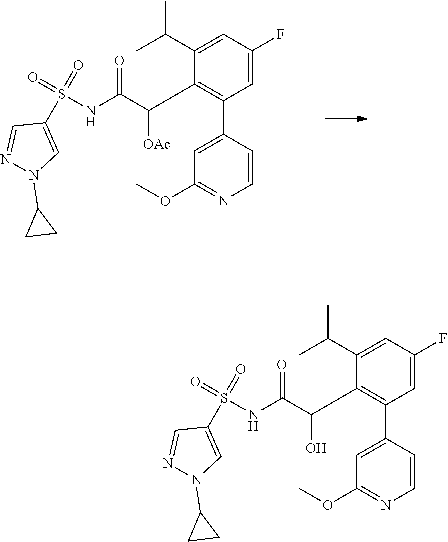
N1(C2CC2)N=CC(S(=O)(=O)NC(C(C2=C(C3=CC(OC)=NC=C3)C=C(F)C=C2C(C)C)[OAc])=O)=C1.N1(C2CC2)N=CC(S(=O)(=O)NC(C(C2=C(C3=CC(OC)=NC=C3)C=C(F)C=C2C(C)C)O)=O)=C1
